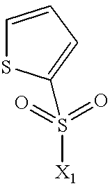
O=S(=O)([X1])C1=CC=CS1
